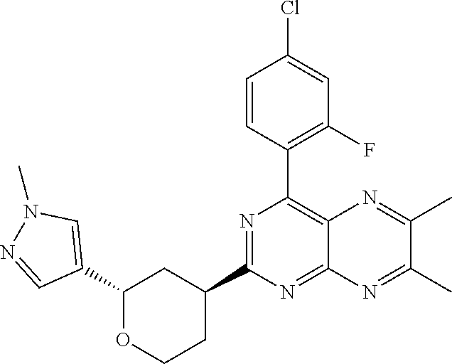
C1(C2=CN(C)N=C2)OCCC(C2=NC(C3=C(F)C=C(Cl)C=C3)=C3C(=N2)N=C(C)C(C)=N3)C1
